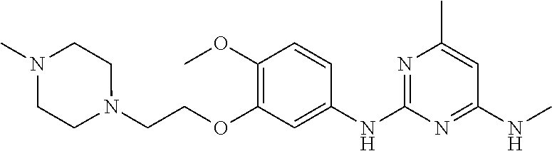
C1=CC(OC)=C(OCCN2CCN(C)CC2)C=C1NC1=NC(C)=CC(NC)=N1
